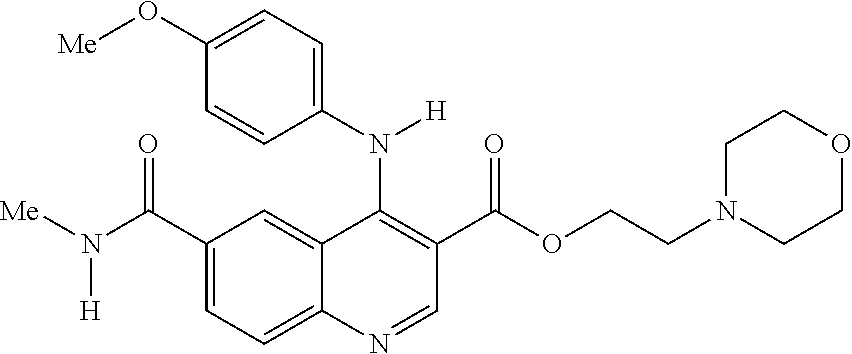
C1(N([H])C2=C(C(OCCN3CCOCC3)=O)C=NC3=CC=C(C(N([Me])[H])=O)C=C23)=CC=C(O[Me])C=C1
